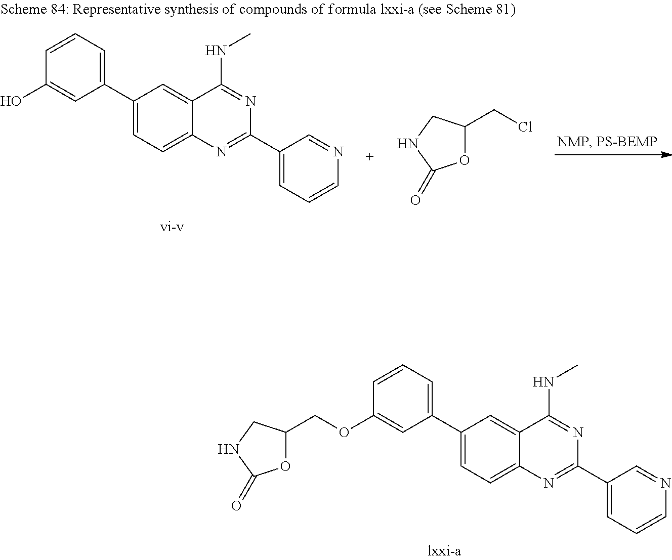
C1(C2=CC=CC(OCC3OC(=O)NC3)=C2)=CC=C2C(=C1)C(NC)=NC(C1=CC=CN=C1)=N2.C1(C2=CC=CC(O)=C2)=CC=C2C(=C1)C(NC)=NC(C1=CC=CN=C1)=N2.O1C(CCl)CNC1=O
